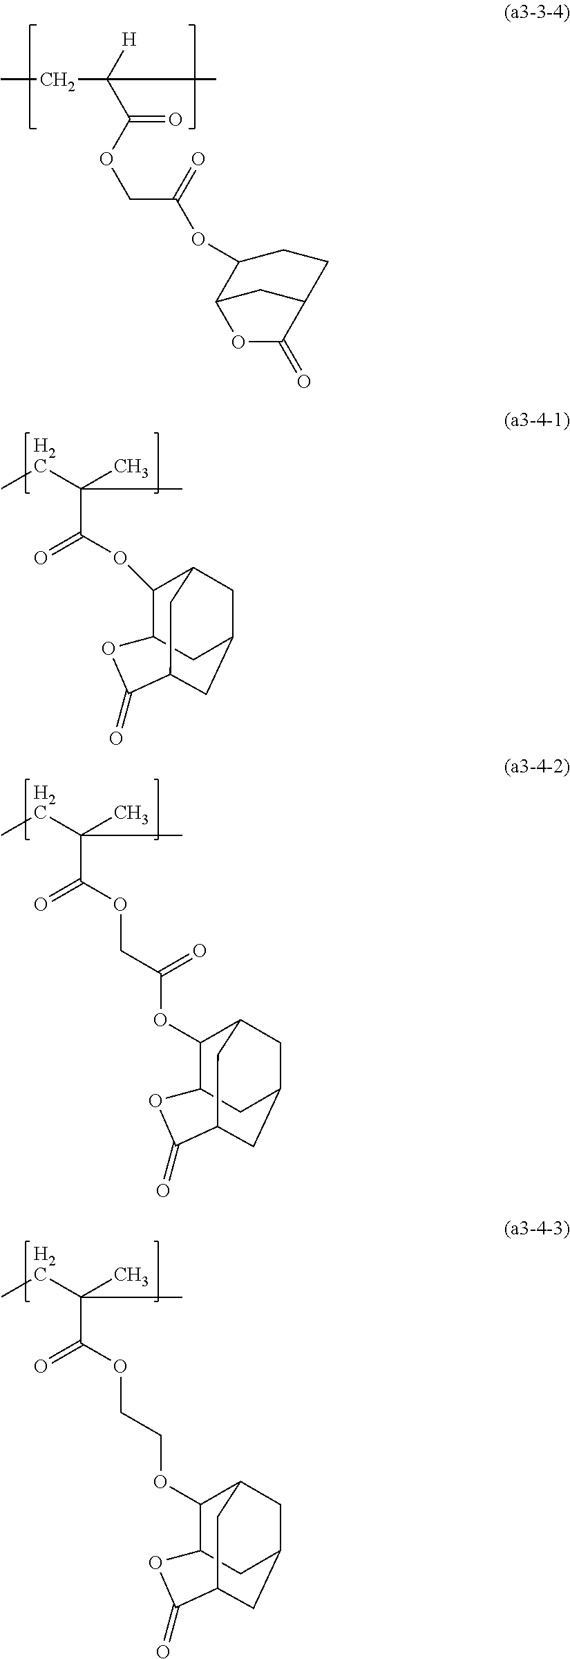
CCC(C(OCC(OC1C2CC(CC1)C(=O)O2)=O)=O)([H])C.CCC(C(OC1C2CC3CC1CC(C(=O)O2)C3)=O)(C)C.CCC(C(OCC(OC1C2CC3CC1CC(C(=O)O2)C3)=O)=O)(C)C.CCC(C(OCCOC1C2CC3CC1CC(C(=O)O2)C3)=O)(C)C
